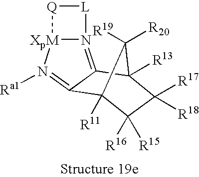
N12=C3C(=N([Ra1])[XpM]1[Q][L]2)C1([R11])C([R16])([R15])C([R17])([R18])C3([R13])C1([R19])[R20]
